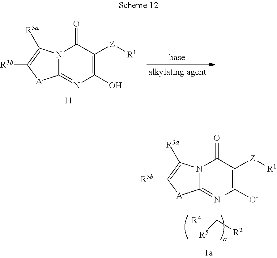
C12=[N+](C([R4])([R5])[R2])C([O-])=C([Z][R1])C(=O)N1C([R3a])=C([R3b])[A]2.C12=NC(O)=C([Z][R1])C(=O)N1C([R3a])=C([R3b])[A]2
